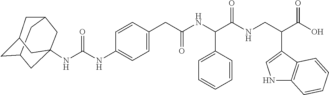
C12CC3CC(NC(NC4=CC=C(CC(NC(C(NCC(C(O)=O)C5=CNC6=C5C=CC=C6)=O)C5=CC=CC=C5)=O)C=C4)=O)(C1)CC(C2)C3
